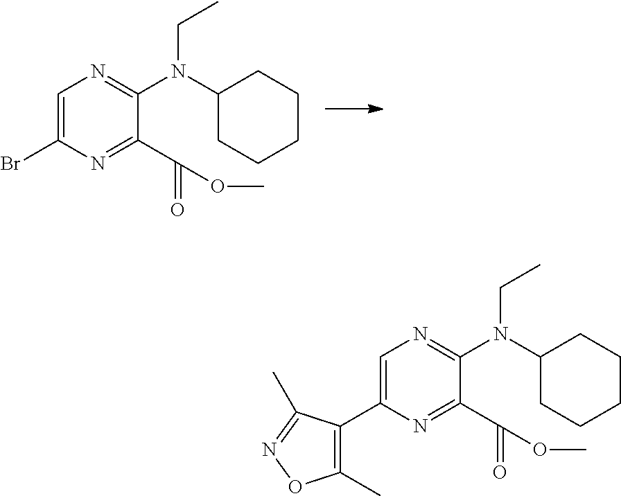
C1=C(Br)N=C(C(=O)OC)C(N(C2CCCCC2)CC)=N1.C1=C(C2=C(C)ON=C2C)N=C(C(=O)OC)C(N(C2CCCCC2)CC)=N1
